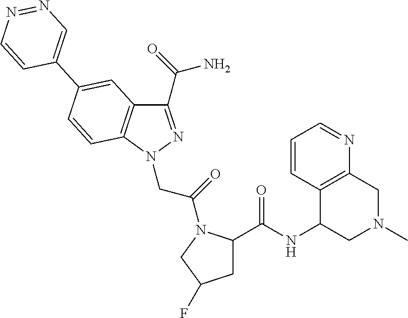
C1(C(=O)N)=NN(CC(=O)N2C(C(=O)NC3CN(C)CC4=C3C=CC=N4)CC(F)C2)C2=C1C=C(C1=CN=NC=C1)C=C2
